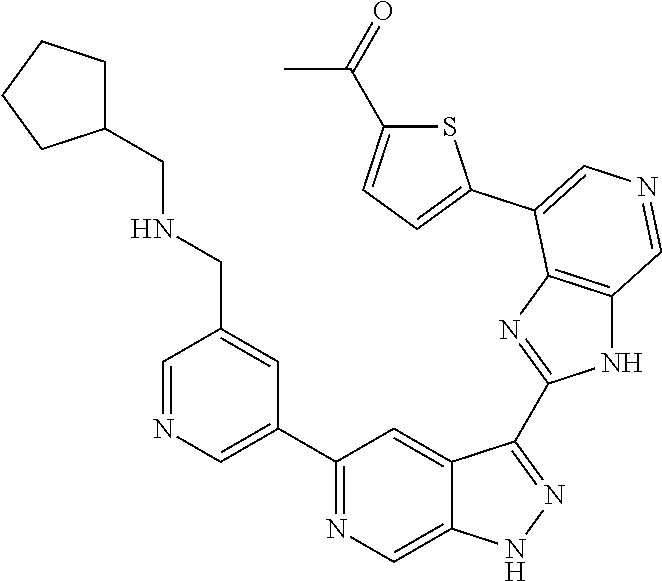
C1(C2=CN=CC(CNCC3CCCC3)=C2)=NC=C2C(=C1)C(C1=NC3=C(N1)C=NC=C3C1=CC=C(C(C)=O)S1)=NN2
